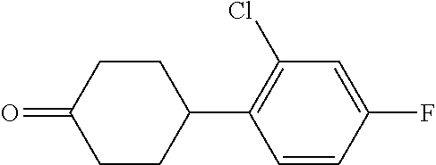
C1=CC(F)=CC(Cl)=C1C1CCC(=O)CC1
